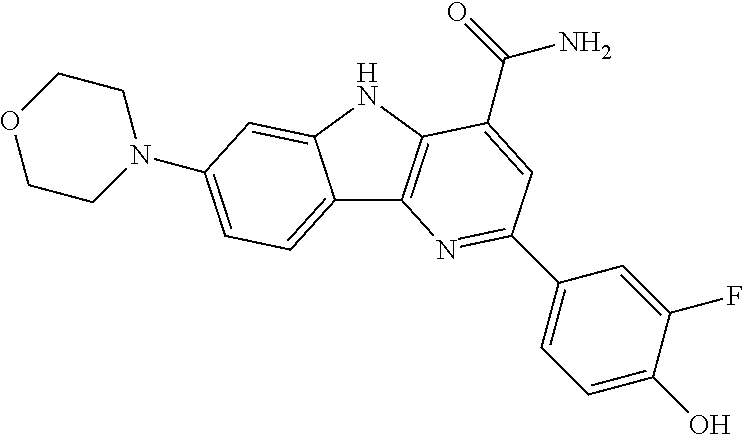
C12=CC=C(N3CCOCC3)C=C1NC1=C2N=C(C2=CC=C(O)C(F)=C2)C=C1C(=O)N
